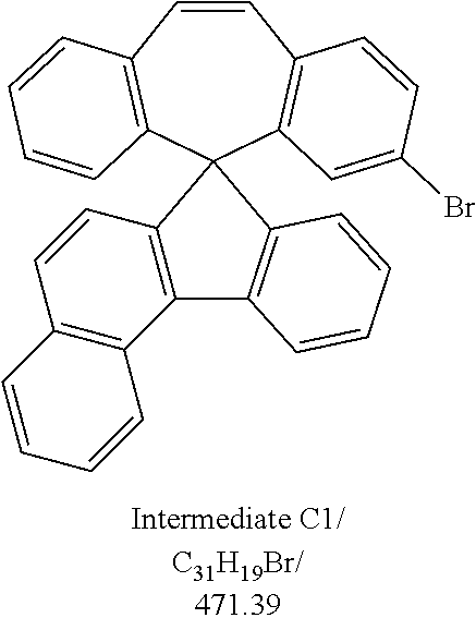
C1=CC2=C(C3(C4=C1C=CC(Br)=C4)C1=C(C4=C(C=C1)C=CC=C4)C1=C3C=CC=C1)C=CC=C2
